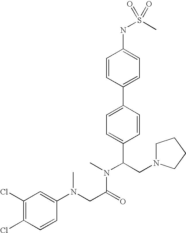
C1=CC(C2=CC=C(C(CN3CCCC3)N(C)C(CN(C3=CC(Cl)=C(Cl)C=C3)C)=O)C=C2)=CC=C1NS(C)(=O)=O
